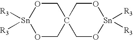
C1O[Sn]([R3])([R3])OCC12CO[Sn]([R3])([R3])OC2
